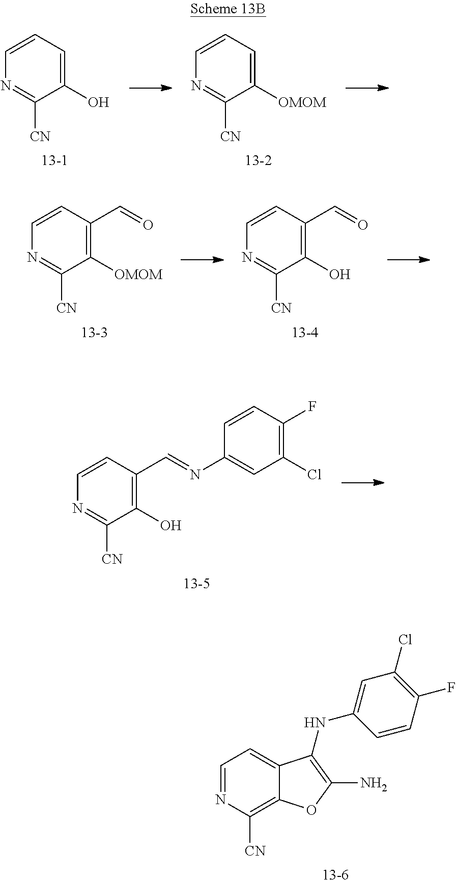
[13-1].C1([CN])=NC=CC=C1O.[13-2].C1([CN])=NC=CC=C1[OMOM].[13-3].C1([CN])=NC=CC(C=O)=C1[OMOM].[13-4].C1([CN])=NC=CC(C=O)=C1O.[13-5].C1([CN])=NC=CC(C=NC2=CC(Cl)=C(F)C=C2)=C1O.[13-6].O1C(N)=C(NC2=CC(Cl)=C(F)C=C2)C2=CC=NC([CN])=C12
